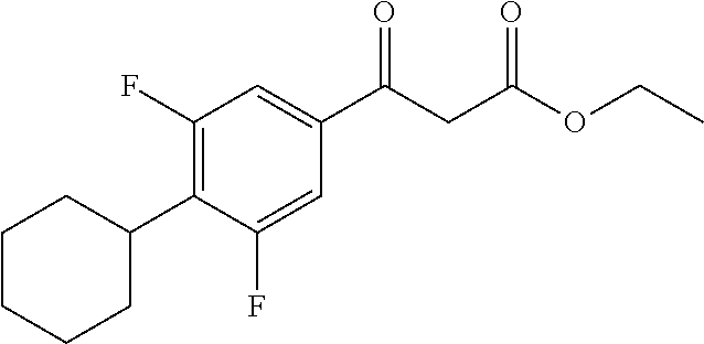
C1(F)=C(C2CCCCC2)C(F)=CC(C(CC(OCC)=O)=O)=C1
